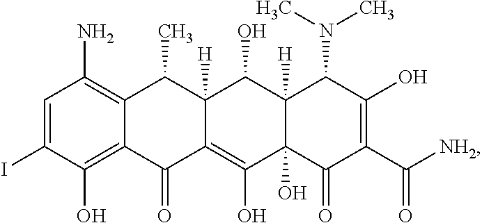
C12=C(O)C(I)=CC(N)=C1C(C)C1([H])C(=C(O)C3(O)C([H])(C1O)C(N(C)C)C(O)=C(C([NH2])=O)C3=O)C2=O
